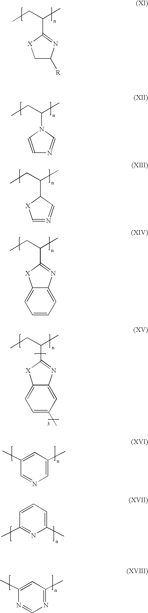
C1C([R])N=C(C(CC)C)[X]1.C1=CN(C(CC)C)C=N1.C1=N=CC(C(CC)C)[X]1.N1=C(C(CC)C)[X]C2=CC=CC=C12.N1=C(C(CC)C)[X]C2=CC=C(C)C=C12.C1=C(C)C=C(C)C=N1.C1=C(C)N=C(C)C=C1.N1=C(C)C=C(C)N=C1
